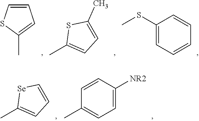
C1(C)=CC=CS1.CC1=CC=C(C)S1.C1(SC)=CC=CC=C1.CC1=CC=C[Se]1.C1(C)=CC=C([NR2])C=C1
